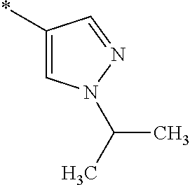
*C1=CN(C(C)C)N=C1
